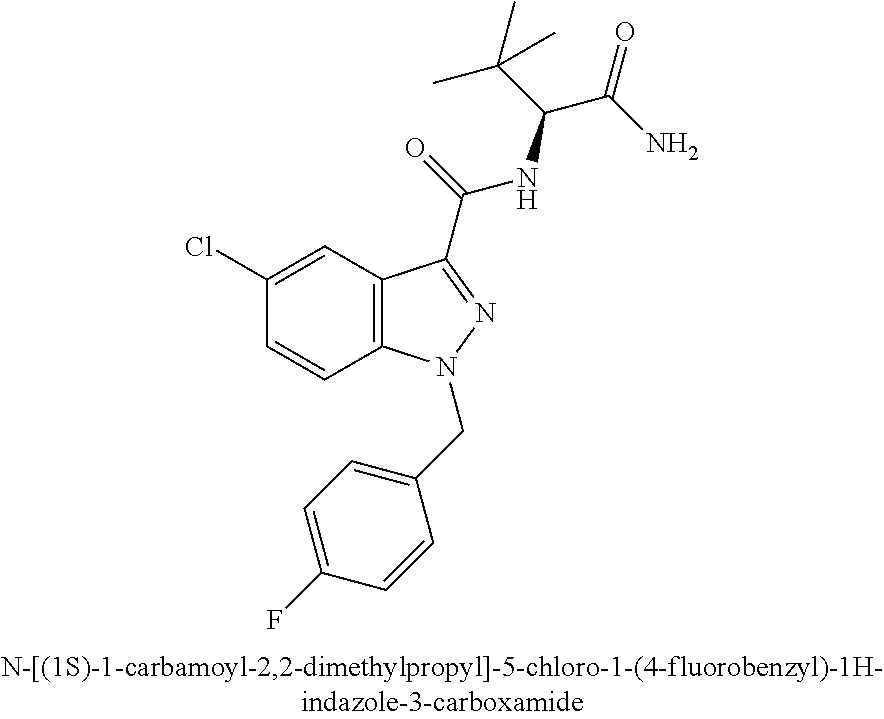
C1(Cl)=CC2=C(C=C1)N(CC1=CC=C(F)C=C1)N=C2C(=O)NC(C(C)(C)C)C(=O)N
